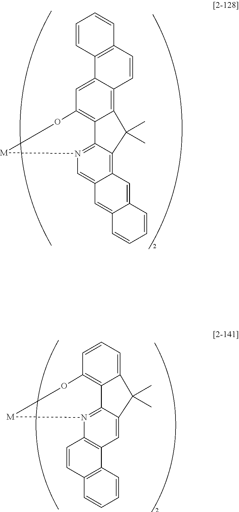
C12=C3C(=CC4=C1C1=N([M]O4)C=C4C(=C1C2(C)C)C=C1C(=C4)C=CC=C1)C1=C(C=C3)C=CC=C1.C12=CC=CC3=C1C1=N([M]O3)C3=C(C=C1C2(C)C)C1=C(C=C3)C=CC=C1
